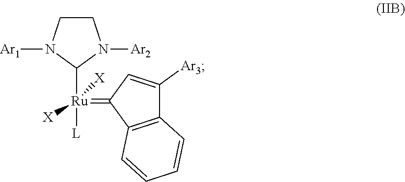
C1CN([Ar1])C([Ru]([L])(=C2C3=C(C([Ar3])=C2)C=CC=C3)([X])[X])N1[Ar2]
